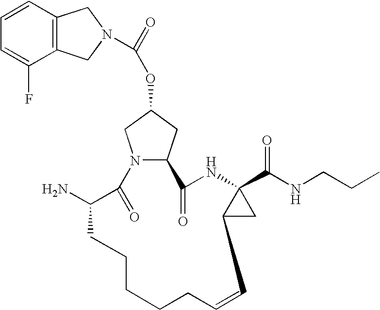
C12=C(C=CC=C1F)CN(C(=O)OC1CN3C(C1)C(=O)NC1(C(NCCC)=O)C(C=CCCCCCC(N)C3=O)C1)C2
